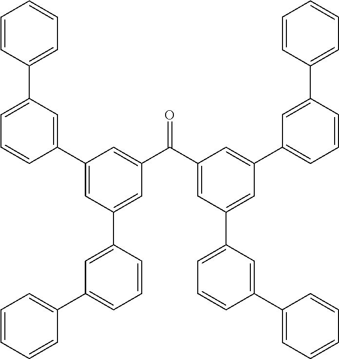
C1=CC(C2=CC=CC(C3=CC(C4=CC(C5=CC=CC=C5)=CC=C4)=CC(C(C4=CC(C5=CC=CC(C6=CC=CC=C6)=C5)=CC(C5=CC=CC(C6=CC=CC=C6)=C5)=C4)=O)=C3)=C2)=CC=C1
